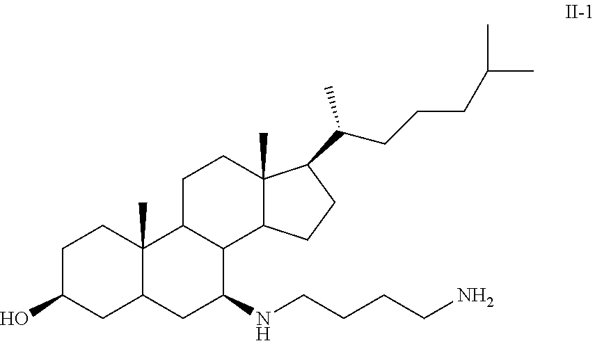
C12CCC3(C)C(C1C(NCCCCN)CC1C2(C)CCC(O)C1)CCC3C(CCCC(C)C)C
